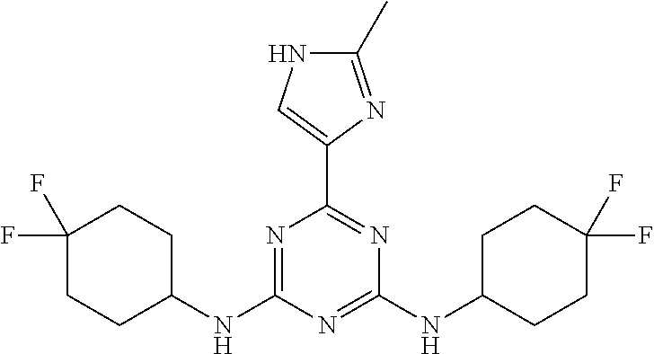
C1(C)=NC(C2=NC(NC3CCC(F)(F)CC3)=NC(NC3CCC(F)(F)CC3)=N2)=CN1
